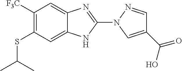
C1([F3C])=C(SC(C)C)C=C2C(=C1)N=C(N1C=C(C(O)=O)C=N1)N2
